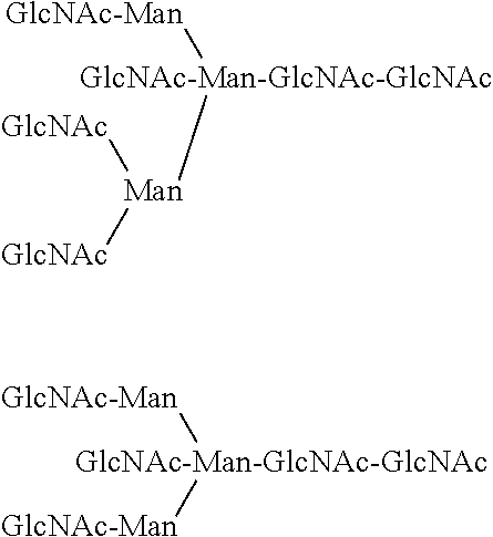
[GlcNAc-Man-GlcNAc-GlcNAc]([GlcNAc-Man])[Man]([GlcNAc])[GlcNAc].[GlcNAc-Man-GlcNAc-GlcNAc]([GlcNAc-Man])[GlcNAc-Man]
